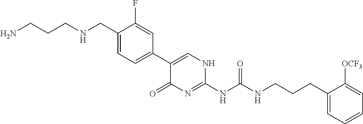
C1(C2=CNC(NC(NCCCC3=CC=CC=C3[OCF3])=O)=NC2=O)=CC=C(CNCCCN)C(F)=C1
